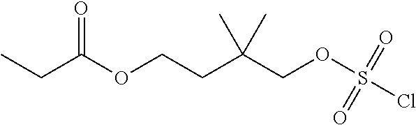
O=C(CC)OCCC(COS(Cl)(=O)=O)(C)C
